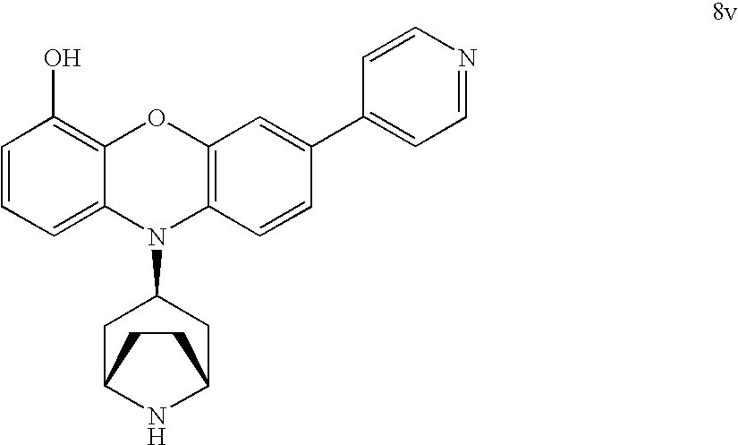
C1=CC=C2C(=C1O)OC1=C(N2C2CC3NC(C2)CC3)C=CC(C2=CC=NC=C2)=C1
